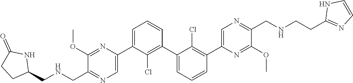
C1(OC)=NC(C2=CC=CC(C3=CC=CC(C4=CN=C(CNCCC5=NC=CN5)C(OC)=N4)=C3Cl)=C2Cl)=CN=C1CNCC1NC(=O)CC1
